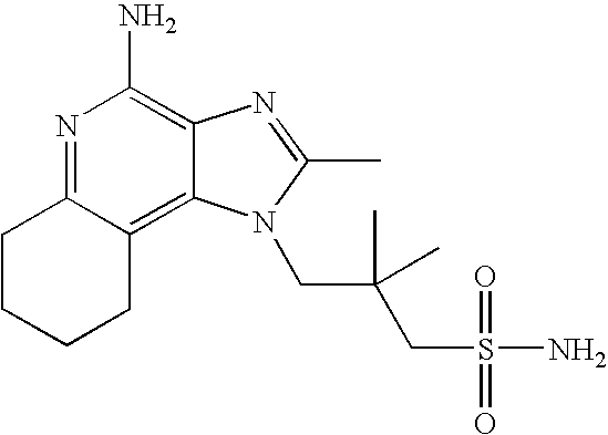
C1CCCC2=C3C(=C(N)N=C12)N=C(C)N3CC(CS(=O)(=O)N)(C)C
